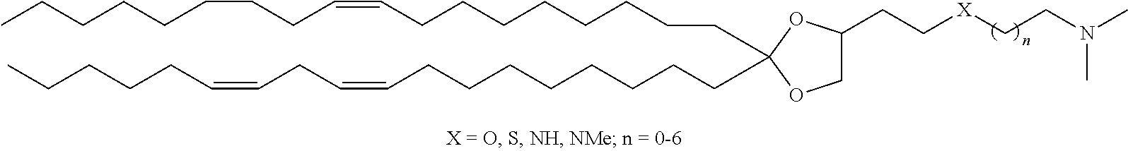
C(CCCCCC=CCCCCCCCC)CCC1(CCCCCCCCC=CCC=CCCCCC)OCC(CC[X]CCN(C)C)O1
